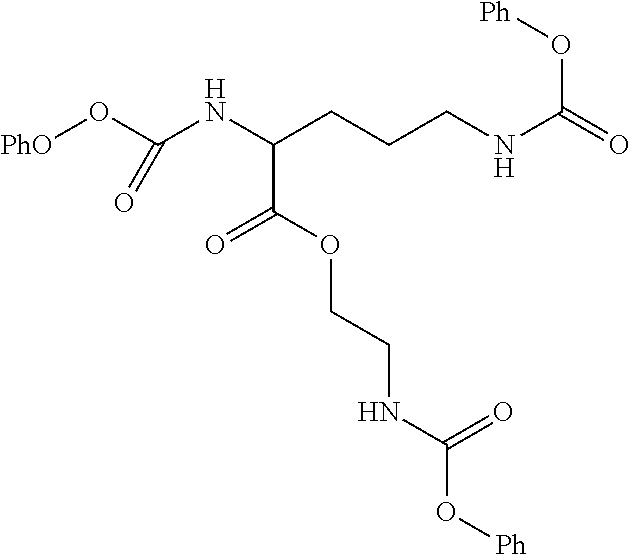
[PhO]OC(NC(CCCNC(=O)O[Ph])C(=O)OCCNC(O[Ph])=O)=O
